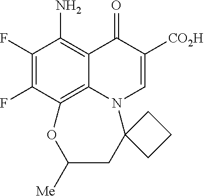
C1(F)=C(F)C2=C3C(=C1N)C(=O)C([CO2H])=CN3C1(CC([Me])O2)CCC1
